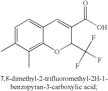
C1=C(C)C(C)=C2C(=C1)C=C(C(O)=O)C(C(F)(F)F)O2
